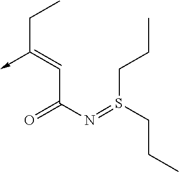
C(C(N=S(CCC)CCC)=O)=C(->C)CC
